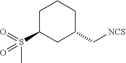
C1C(S(C)(=O)=O)CC(C[NCS])CC1
